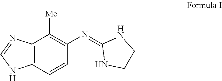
C12=C(C=CC(N=C3NCCN3)=C1[Me])NC=N2
